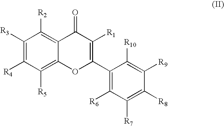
C1([R3])=C([R4])C([R5])=C2C(=C1[R2])C(=O)C([R1])=C(C1=C([R6])C([R7])=C([R8])C([R9])=C1[R10])O2
